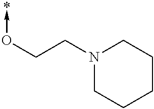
C(CN1CCCCC1)O->*
